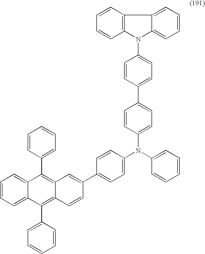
C12=C(C3=CC=CC=C3)C3=CC=CC=C3C(C3=CC=CC=C3)=C1C=C(C1=CC=C(N(C3=CC=CC=C3)C3=CC=C(C4=CC=C(N5C6=C(C=CC=C6)C6=CC=CC=C56)C=C4)C=C3)C=C1)C=C2
